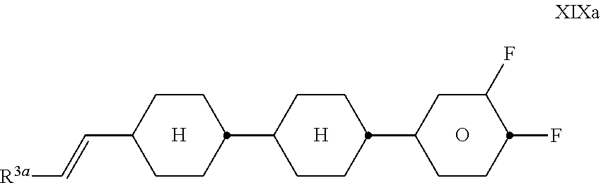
[H].[H].C1CC(C2CCC(C3CCC(F)C(F)C3)CC2)CCC1C=C[R3a].O
